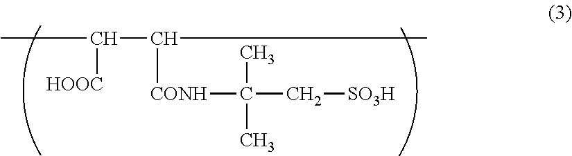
CC(C(C)[CONH]C(C[SO3H])(C)C)[HOOC]
